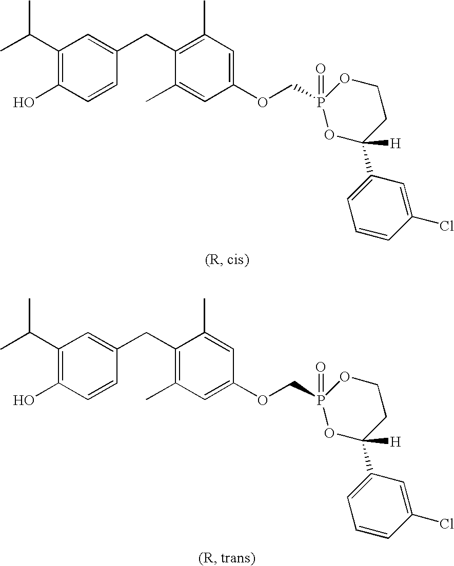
C1(C(C)C)=C(O)C=CC(CC2=C(C)C=C(OCP3(=O)OCCC(C4=CC=CC(Cl)=C4)([H])O3)C=C2C)=C1.C1(C(C)C)=C(O)C=CC(CC2=C(C)C=C(OCP3(=O)OCCC(C4=CC=CC(Cl)=C4)([H])O3)C=C2C)=C1
